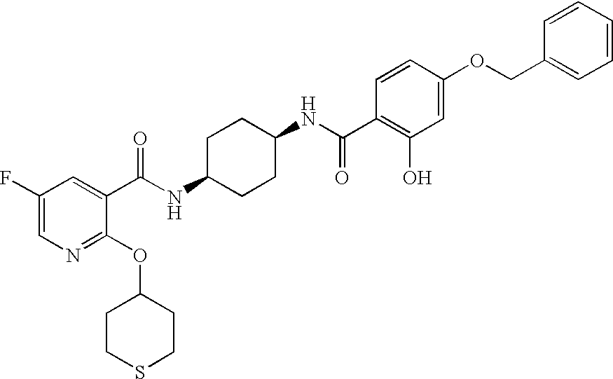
C1CSCCC1OC1=NC=C(F)C=C1C(NC1CCC(NC(C2=C(O)C=C(OCC3=CC=CC=C3)C=C2)=O)CC1)=O
